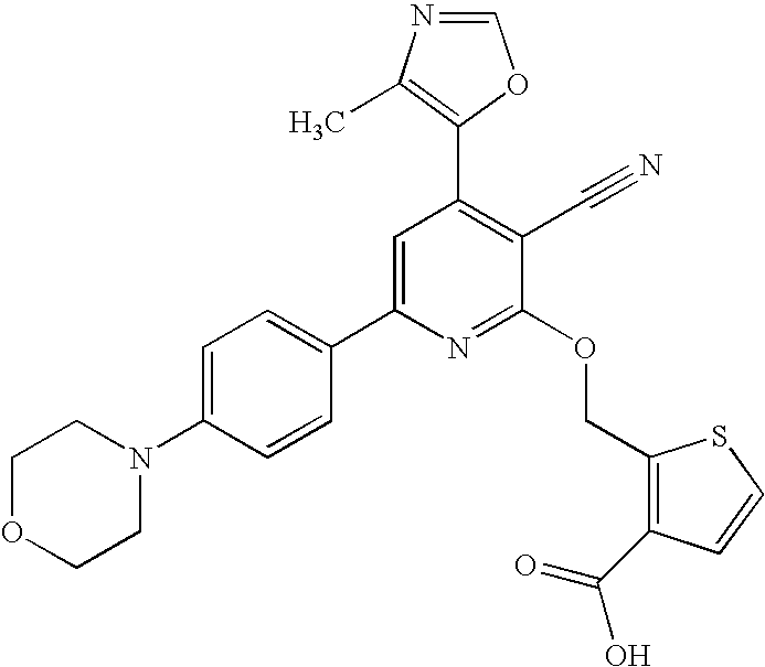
C1OCCN(C2=CC=C(C3=CC(C4=C(C)N=CO4)=C(C#N)C(OCC4=C(C(=O)O)C=CS4)=N3)C=C2)C1
